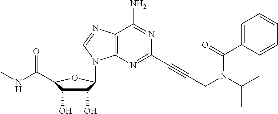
C12=C(N=C(C#CCN(C(C)C)C(C3=CC=CC=C3)=O)N=C1N)N(C1C(O)C(O)C(C(=O)NC)O1)C=N2
